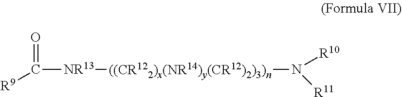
O=C([NR13][((CR122)x(NR14)y(CR12)2)3)n]N([R11])[R10])[R9]
